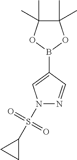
B1(C2=CN(S(=O)(=O)C3CC3)N=C2)OC(C)(C)C(C)(C)O1
